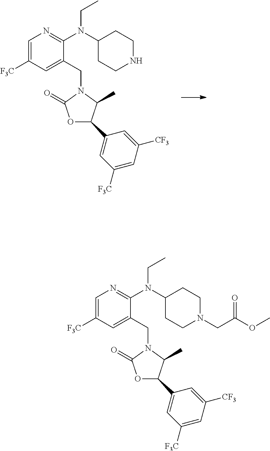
C1=C([F3C])C=C(CN2C(=O)OC(C3=CC([F3C])=CC([CF3])=C3)C2C)C(N(C2CCNCC2)CC)=N1.C1=C([F3C])C=C(CN2C(=O)OC(C3=CC([F3C])=CC([CF3])=C3)C2C)C(N(C2CCN(CC(OC)=O)CC2)CC)=N1
